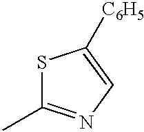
S1C(C)=NC=C1[C6H5]
